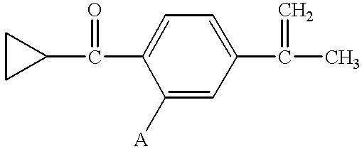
C(C1=CC=C(C(C)=C)C=C1[A])(=O)C1CC1
